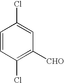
C1(Cl)=C([CHO])C=C(Cl)C=C1
